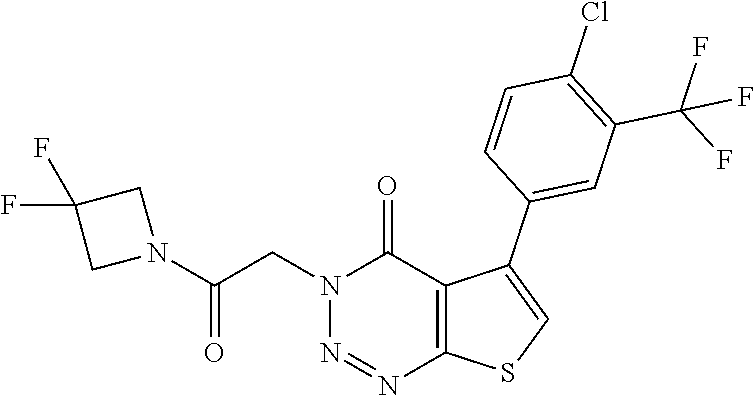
N1=NC2=C(C(=O)N1CC(N1CC(F)(F)C1)=O)C(C1=CC(C(F)(F)F)=C(Cl)C=C1)=CS2
